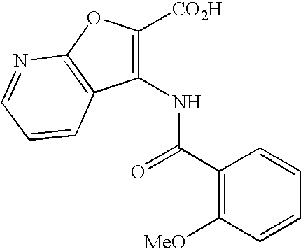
C1(C(=O)NC2=C([CO2H])OC3=C2C=CC=N3)=C([MeO])C=CC=C1
